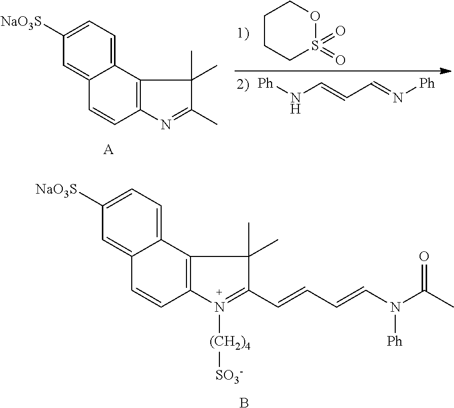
C1CCS(=O)(=O)OC1.[Ph]NC=CC=N[Ph].C12=CC=C([NaO3S])C=C1C=CC1=C2C(C)(C)C(C)=N1.[A].C12=CC=C([NaO3S])C=C1C=CC1=C2C(C)(C)C(C=CC=CN(C(=O)C)[Ph])=N1[(CH2)4][SO3-].B
